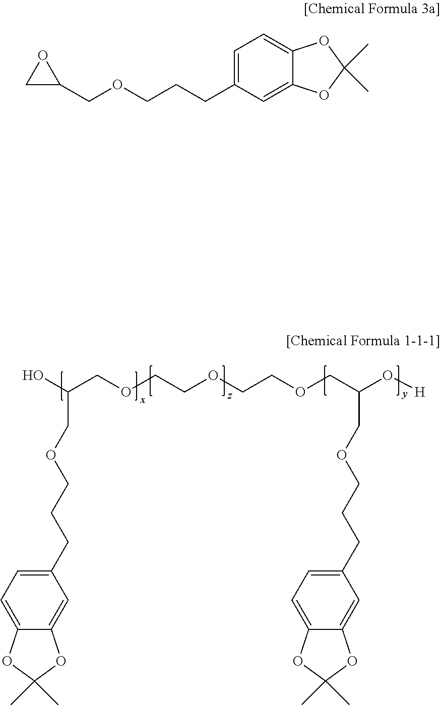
C12=CC(CCCOCC(COCCOCCOCC(COCCCC3=CC=C4C(=C3)OC(C)(C)O4)O[H])O)=CC=C1OC(C)(C)O2.C1=C(CCCOCC2OC2)C=C2C(=C1)OC(C)(C)O2
